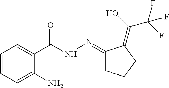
C1=CC=C(N)C(C(NN=C2CCCC2=C(O)C(F)(F)F)=O)=C1
